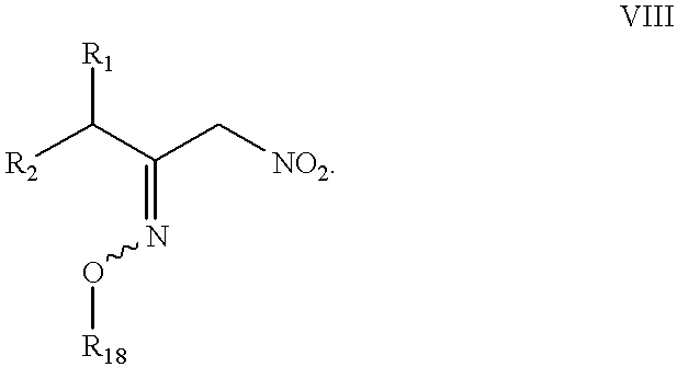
[R2]C([R1])C(=NO[R18])C[NO2]
